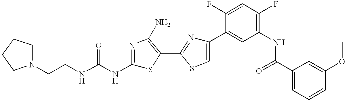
C(CNC(NC1=NC(N)=C(C2=NC(C3=CC(NC(C4=CC=CC(OC)=C4)=O)=C(F)C=C3F)=CS2)S1)=O)N1CCCC1
